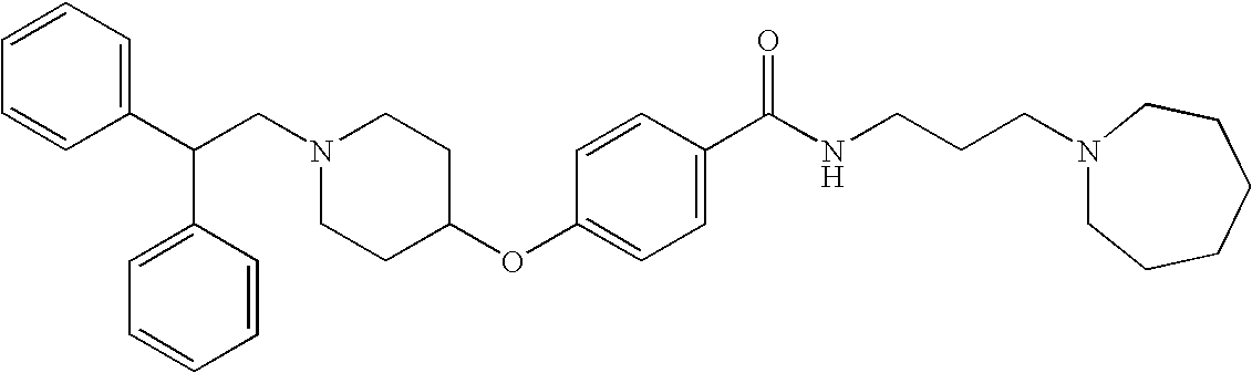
N1(CC(C2=CC=CC=C2)C2=CC=CC=C2)CCC(OC2=CC=C(C(NCCCN3CCCCCC3)=O)C=C2)CC1
